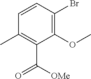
CC1=C(C(=O)[OMe])C(OC)=C(Br)C=C1
